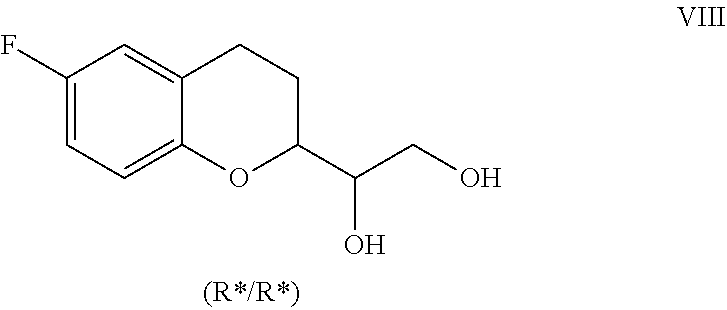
C(C1OC2=CC=C(F)C=C2CC1)(CO)O
